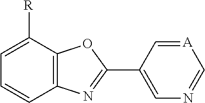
C12=C(C([R])=CC=C1)OC(C1=CN=C[A]=C1)=N2
